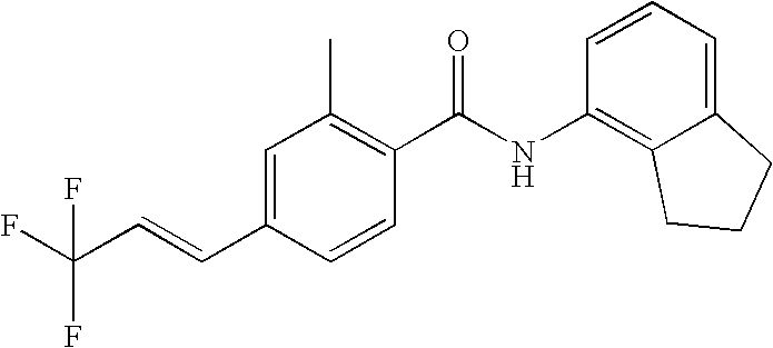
C1=C(C=CC(F)(F)F)C=CC(C(NC2=C3C(=CC=C2)CCC3)=O)=C1C
